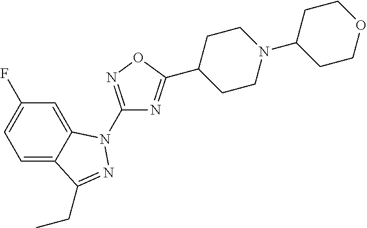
C1=C2C(=CC=C1F)C(CC)=NN2C1=NOC(C2CCN(C3CCOCC3)CC2)=N1
